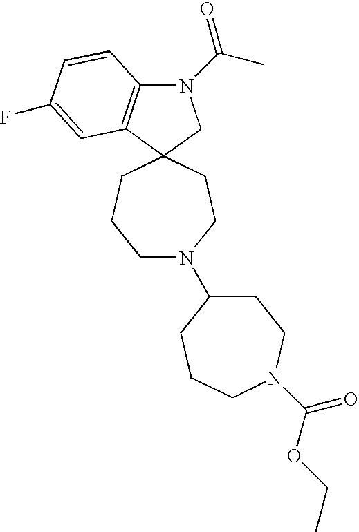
N1(C(C)=O)C2=C(C3(C1)CCCN(C1CCN(C(=O)OCC)CCC1)CC3)C=C(F)C=C2
